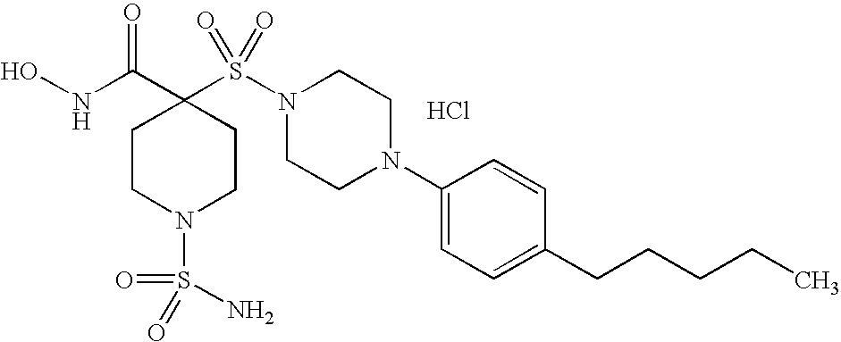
ONC(C1(S(N2CCN(C3=CC=C(CCCCC)C=C3)CC2)(=O)=O)CCN(S(=O)(=O)N)CC1)=O.Cl
